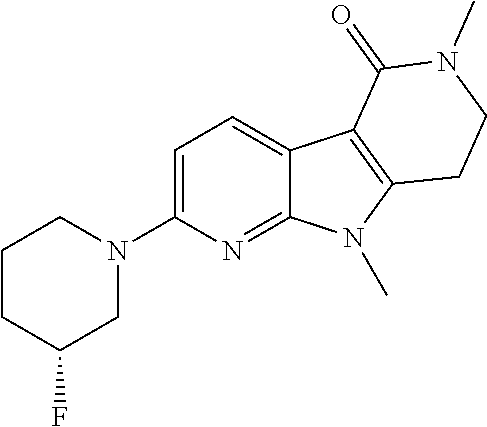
C1(N2CC(F)CCC2)=CC=C2C(=N1)N(C)C1=C2C(=O)N(C)CC1
